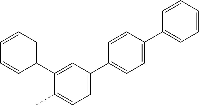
C1(C2=CC=C(C3=CC=CC=C3)C=C2)=CC=C(C)C(C2=CC=CC=C2)=C1
